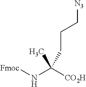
CC(N[Fmoc])([CO2H])CCC[N3]
